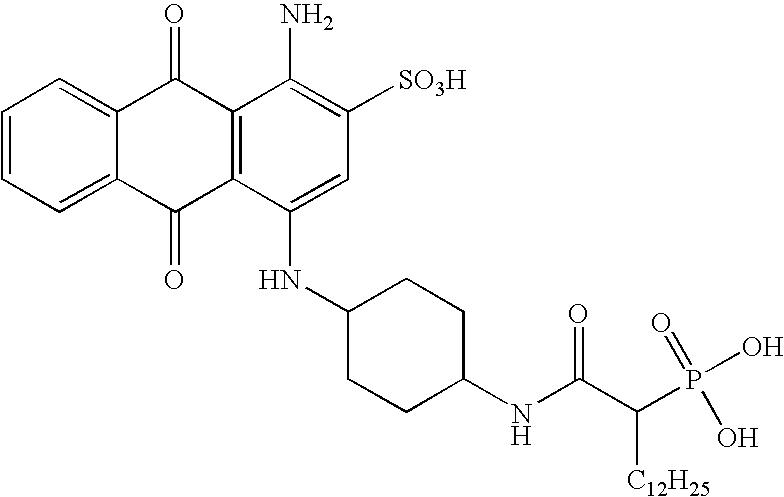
C1=CC=C2C(=C1)C(=O)C1=C(C2=O)C(NC2CCC(NC(C([C12H25])P(O)(=O)O)=O)CC2)=CC([SO3H])=C1N
